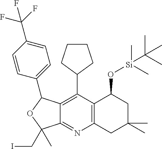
C1CCC(C2=C3C(=NC4=C2C(O[Si](C)(C(C)(C)C)C)CC(C)(C)C4)C(CI)(C)OC3C2=CC=C(C(F)(F)F)C=C2)C1
